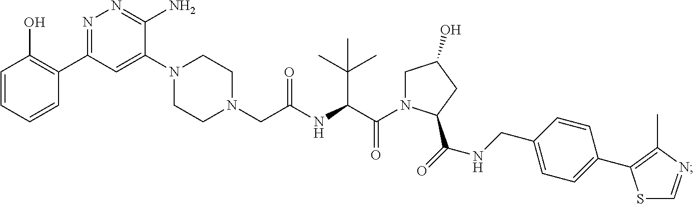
N1(CC(NC(C(N2CC(O)CC2C(=O)NCC2=CC=C(C3=C(C)N=CS3)C=C2)=O)C(C)(C)C)=O)CCN(C2=CC(C3=C(O)C=CC=C3)=NN=C2N)CC1
